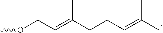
COCC=C(CCC=C(C)C)C
